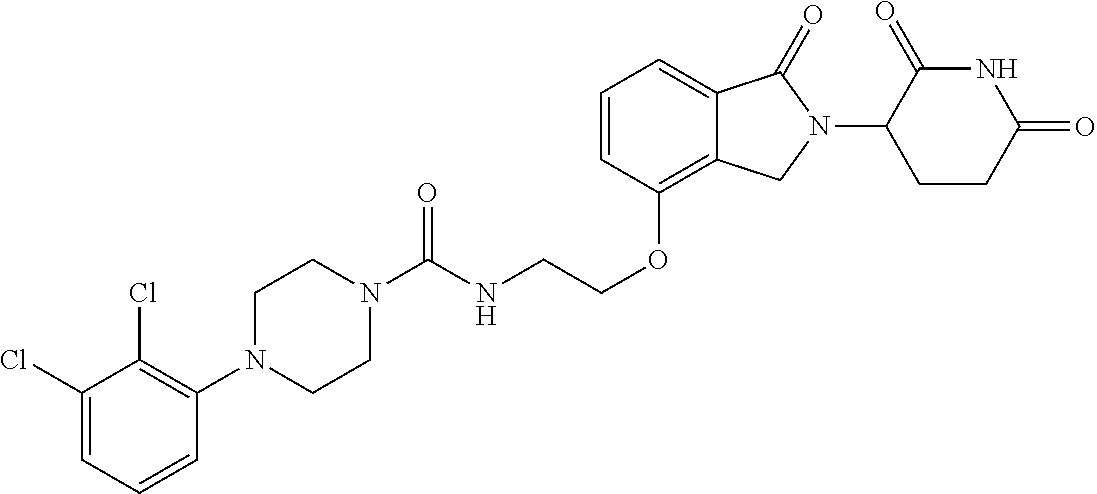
C(OC1=C2C(=CC=C1)C(=O)N(C1C(=O)NC(=O)CC1)C2)CNC(=O)N1CCN(C2=C(Cl)C(Cl)=CC=C2)CC1
